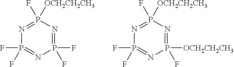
P1(F)(F)=NP(F)([OCH2CH2CH3])=NP(F)(F)=N1.P1([OCH2CH2CH3])(F)=NP(F)([OCH2CH2CH3])=NP(F)(F)=N1
